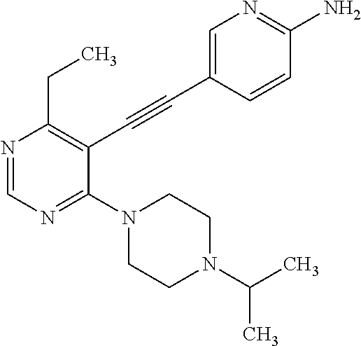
N1=CN=C(N2CCN(C(C)C)CC2)C(C#CC2=CN=C(N)C=C2)=C1CC
